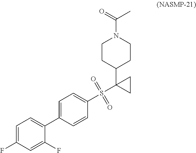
C1=C(C2=CC=C(F)C=C2F)C=CC(S(C2(C3CCN(C(C)=O)CC3)CC2)(=O)=O)=C1
